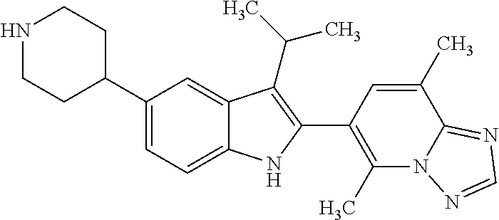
N1CCC(C2=CC=C3C(=C2)C(C(C)C)=C(C2=C(C)N4C(=NC=N4)C(C)=C2)N3)CC1
